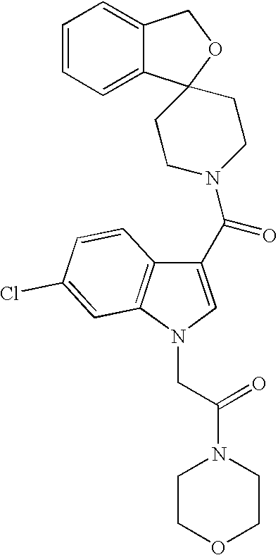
C1(C(N2CCC3(C4=CC=CC=C4CO3)CC2)=O)=CN(CC(N2CCOCC2)=O)C2=C1C=CC(Cl)=C2
